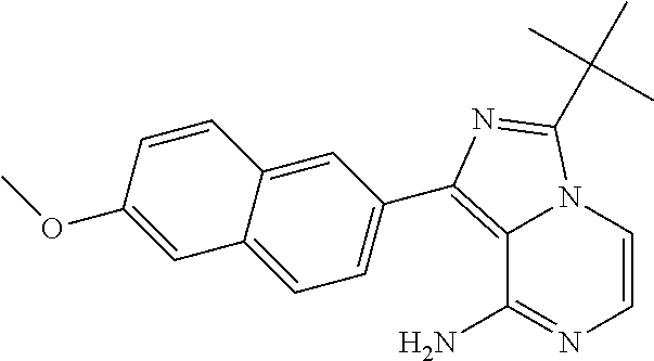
C1=CN2C(=C(C3=CC=C4C(=C3)C=CC(OC)=C4)N=C2C(C)(C)C)C(N)=N1
